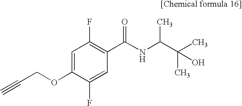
C1=C(OCC#C)C(F)=CC(C(NC(C(C)(C)O)C)=O)=C1F
